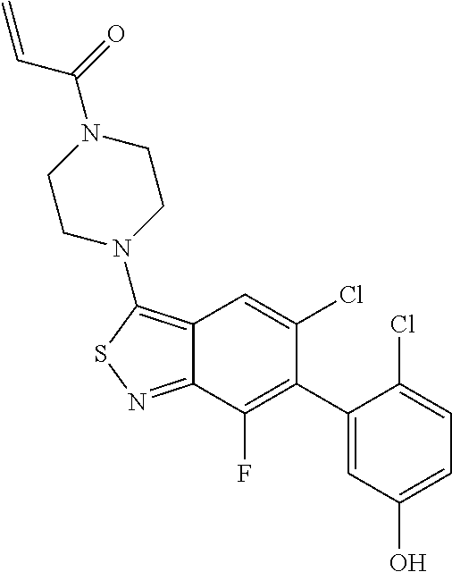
C12=C(N3CCN(C(=O)C=C)CC3)SN=C1C(F)=C(C1=CC(O)=CC=C1Cl)C(Cl)=C2
